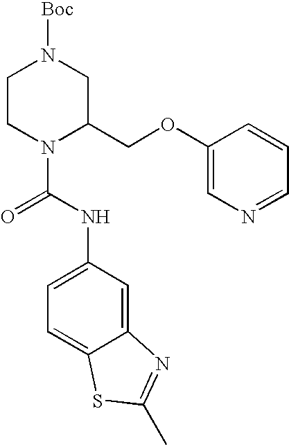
C1CN(C(=O)NC2=CC=C3C(=C2)N=C(C)S3)C(COC2=CN=CC=C2)CN1[Boc]
